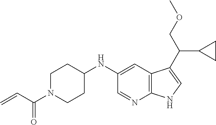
C12=C(C=C(NC3CCN(C(C=C)=O)CC3)C=N1)C(C(C1CC1)COC)=CN2
